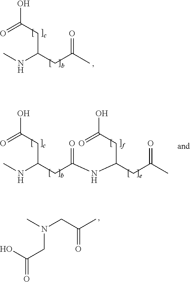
OC(CC(CC(C)=O)NC)=O.OC(CC(CC(=O)NC(CC(O)=O)CC(C)=O)NC)=O.CN(CC(O)=O)CC(C)=O
